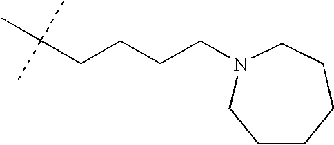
C1CCCCN(CCCCC(C)(C)C)C1
